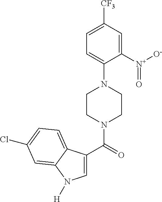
C1=C([CF3])C=C([N+]([O-])=O)C(N2CCN(C(=O)C3=CN([H])C4=CC(Cl)=CC=C34)CC2)=C1
